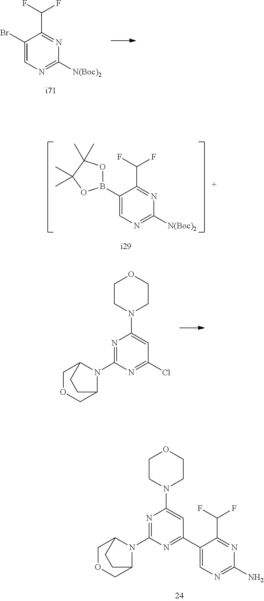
C1OCC2N(C3=NC(N4CCOCC4)=CC(Cl)=N3)C1CC2.C1(Br)=CN=C([N(Boc)2])N=C1C(F)F.C1(B2OC(C)(C)C(C)(C)O2)=CN=C([N(Boc)2])N=C1C(F)F.C1OCC2N(C3=NC(N4CCOCC4)=CC(C4=CN=C(N)N=C4C(F)F)=N3)C1CC2
